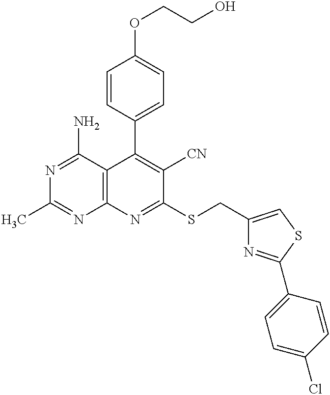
N1=C(N)C2=C(N=C1C)N=C(SCC1=CSC(C3=CC=C(Cl)C=C3)=N1)C([CN])=C2C1=CC=C(OCCO)C=C1
